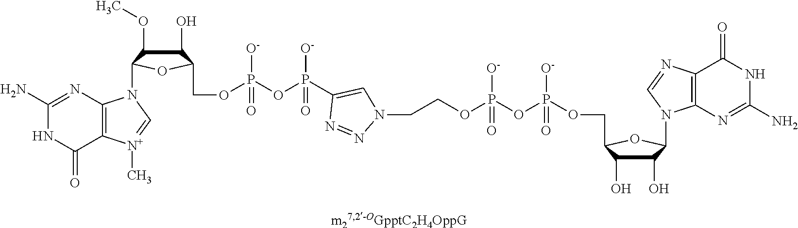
C1(O)C(O)C(COP([O-])(=O)OP(OCCN2N=NC(P(OP([O-])(OCC3C(O)C(OC)C(N4C5=C([N+](C)=C4)C(=O)NC(N)=N5)O3)=O)([O-])=O)=C2)([O-])=O)OC1N1C2=C(N=C1)C(=O)NC(N)=N2
